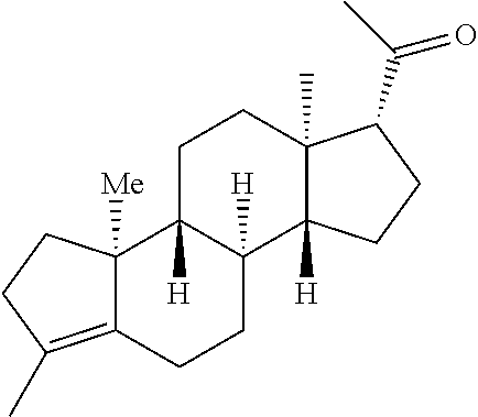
C1C2([H])C([H])(C3([H])C(C)(C1)C(C(C)=O)CC3)CCC1=C(C)CCC21[Me]
